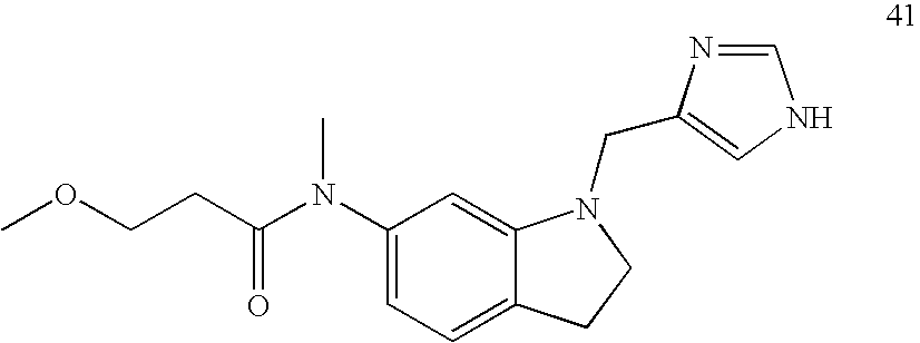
COCCC(N(C1=CC=C2C(=C1)N(CC1=CNC=N1)CC2)C)=O
